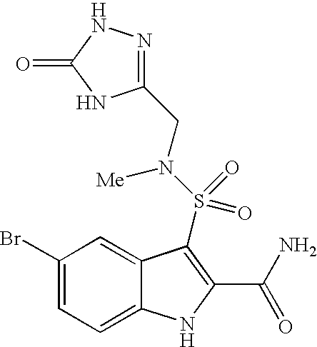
C1(Br)=CC=C2C(=C1)C(S(N(CC1=NNC(=O)N1)[Me])(=O)=O)=C(C(N)=O)N2
